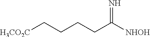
[H3CO2C]CCCCC([NHOH])=N
